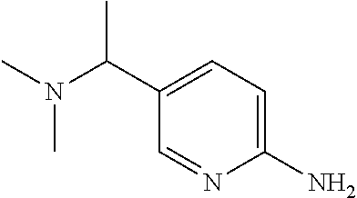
C1(N)=CC=C(C(N(C)C)C)C=N1
